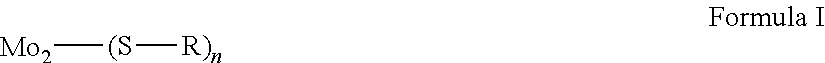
[Mo2][(S][R)n]
